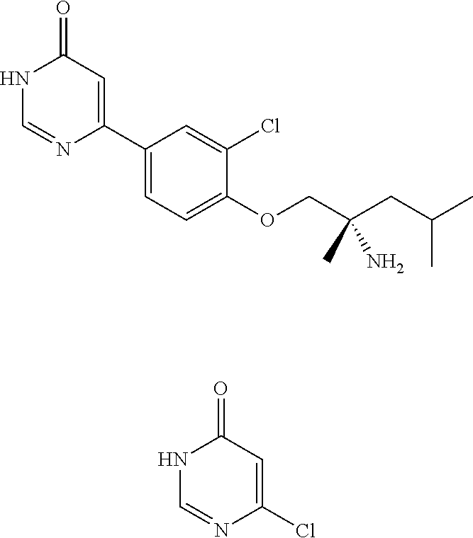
C1(C2=CC(=O)NC=N2)=CC=C(OCC(CC(C)C)(C)N)C(Cl)=C1.N1C=NC(Cl)=CC1=O
